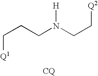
C(CCN(CC[Q2])[H])[Q1]
